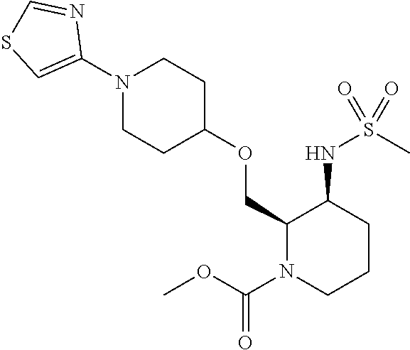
C1(COC2CCN(C3=CSC=N3)CC2)N(C(OC)=O)CCCC1NS(C)(=O)=O
